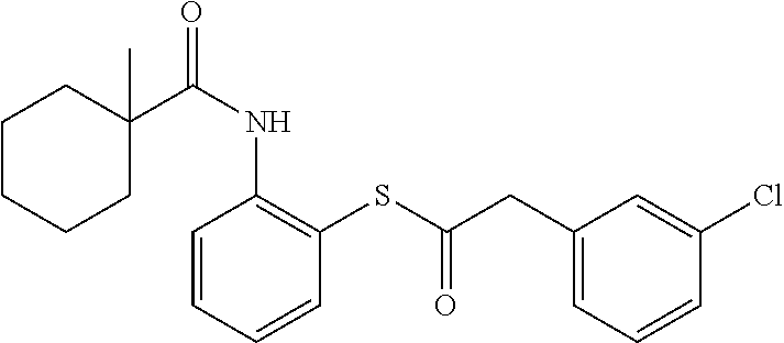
C1C(C(NC2=C(SC(CC3=CC=CC(Cl)=C3)=O)C=CC=C2)=O)(C)CCCC1
